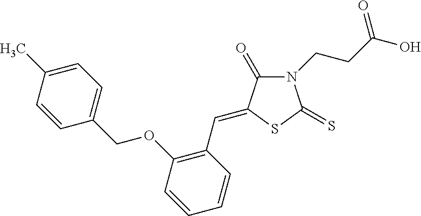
N1(CCC(O)=O)C(=O)C(=CC2=C(OCC3=CC=C(C)C=C3)C=CC=C2)SC1=S
